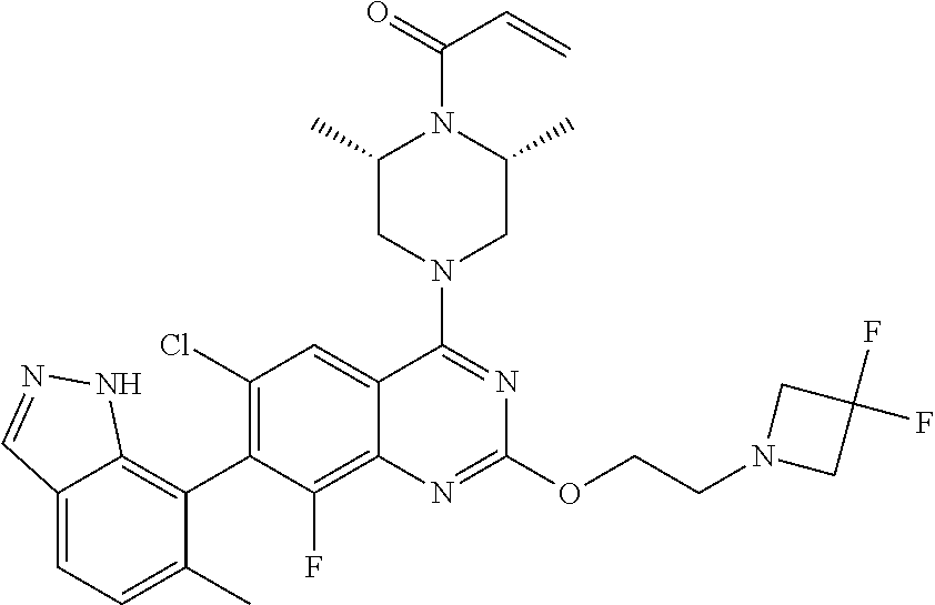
C12=CC=C(C)C(C3=C(Cl)C=C4C(=C3F)N=C(OCCN3CC(F)(F)C3)N=C4N3CC(C)N(C(=O)C=C)C(C)C3)=C1NN=C2
